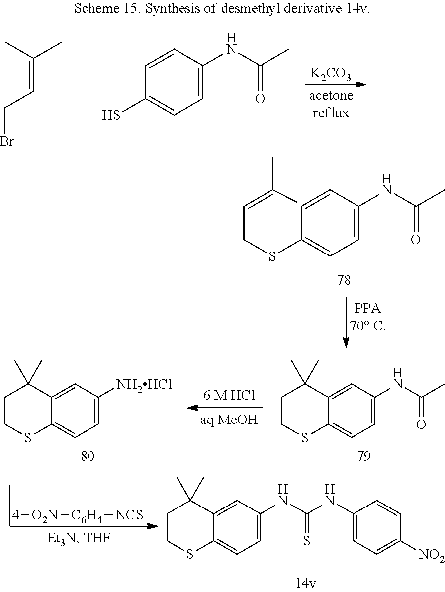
[K2CO3].CC(C)=CCBr.C1=C(NC(C)=O)C=CC(S)=C1.C1=C(NC(C)=O)C=CC(SCC=C(C)C)=C1.C1=C(NC(C)=O)C=C2C(=C1)SCCC2(C)C.C1=C([NH2HCl])C=C2C(=C1)SCCC2(C)C.[4][O2N][C6H4][NCS].C12=CC(NC(NC3=CC=C([NO2])C=C3)=S)=CC=C1SCCC2(C)C
